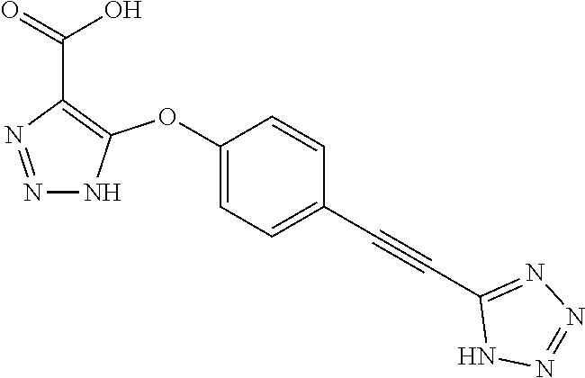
C1(OC2=C(C(=O)O)N=NN2)=CC=C(C#CC2=NN=NN2)C=C1
